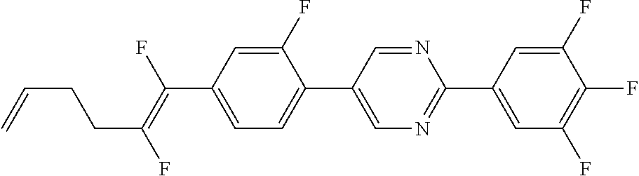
C1(F)=CC(C(=C(F)CCC=C)F)=CC=C1C1=CN=C(C2=CC(F)=C(F)C(F)=C2)N=C1
